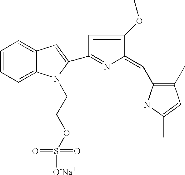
C1=CC=C2C(=C1)C=C(C1=NC(=CC3=C(C)C=C(C)N3)C(OC)=C1)N2CCOS([O-Na+])(=O)=O
